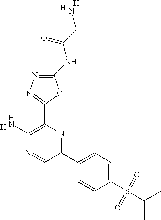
[H].C1(N)=C(C2=NN=C(NC(CN)=O)O2)N=C(C2=CC=C(S(C(C)C)(=O)=O)C=C2)C=N1.[H].[H]
